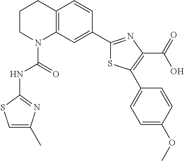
C1CN(C(=O)NC2=NC(C)=CS2)C2=C(C1)C=CC(C1=NC(C(=O)O)=C(C3=CC=C(OC)C=C3)S1)=C2
